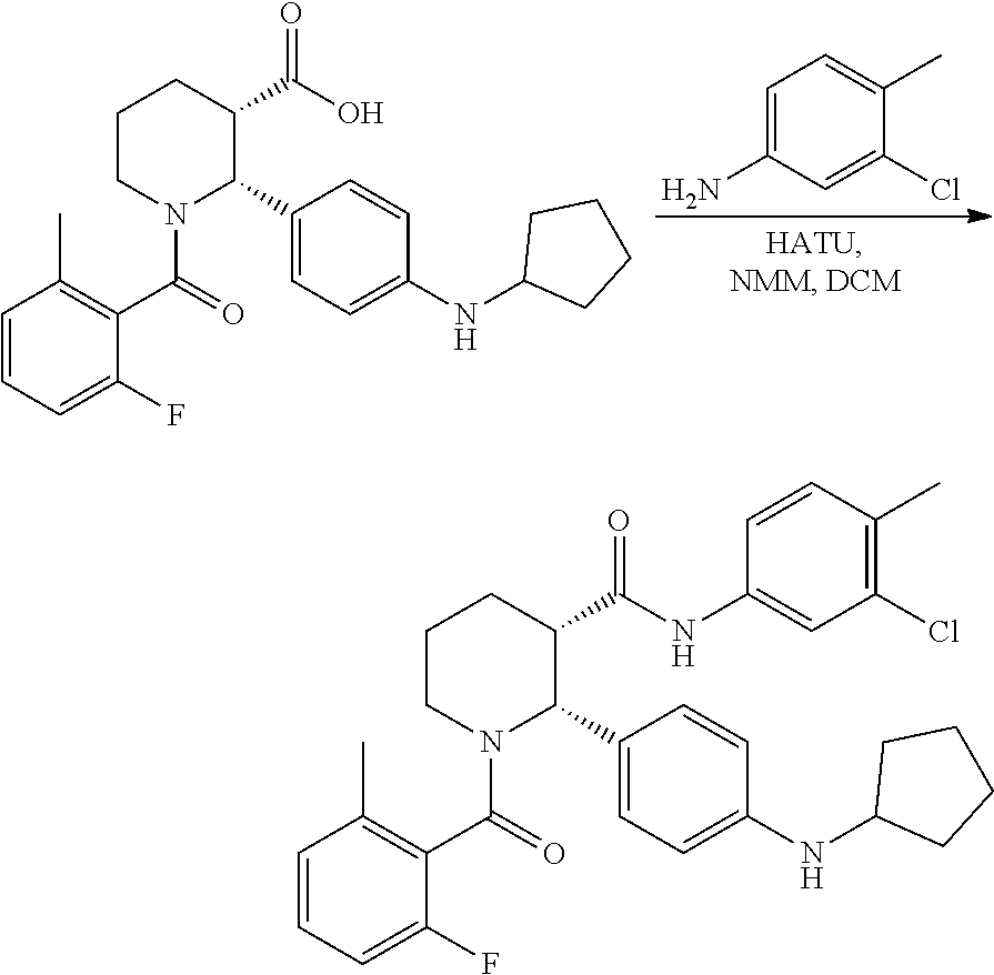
C1=C(N)C=C(Cl)C(C)=C1.C1CN(C(C2=C(C)C=CC=C2F)=O)C(C2=CC=C(NC3CCCC3)C=C2)C(C(O)=O)C1.C1CN(C(C2=C(C)C=CC=C2F)=O)C(C2=CC=C(NC3CCCC3)C=C2)C(C(NC2=CC(Cl)=C(C)C=C2)=O)C1
